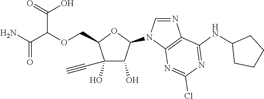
C(C1C(O)(C#C)C(O)C(N2C=NC3=C2N=C(Cl)N=C3NC2CCCC2)O1)OC(C(=O)N)C(=O)O
